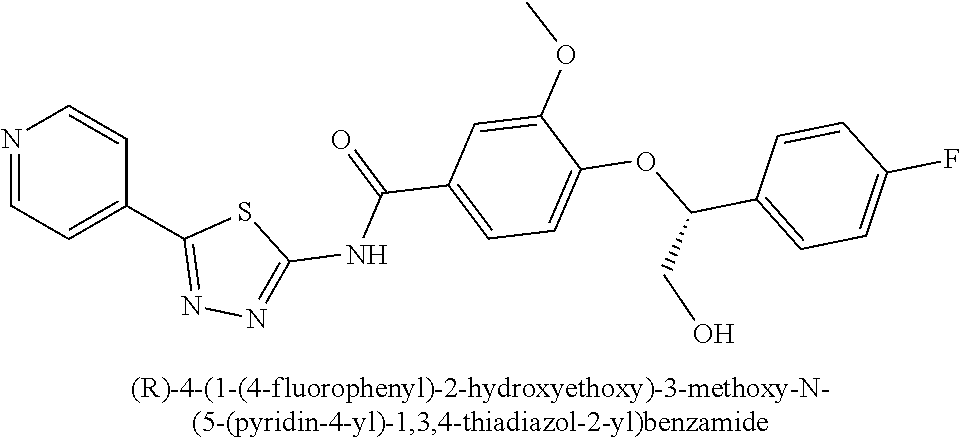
N1=CC=C(C2=NN=C(NC(C3=CC=C(OC(CO)C4=CC=C(F)C=C4)C(OC)=C3)=O)S2)C=C1
